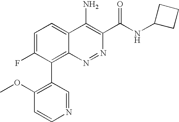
C1(C2=C3C(=CC=C2F)C(N)=C(C(NC2CCC2)=O)N=N3)=C(OC)C=CN=C1
